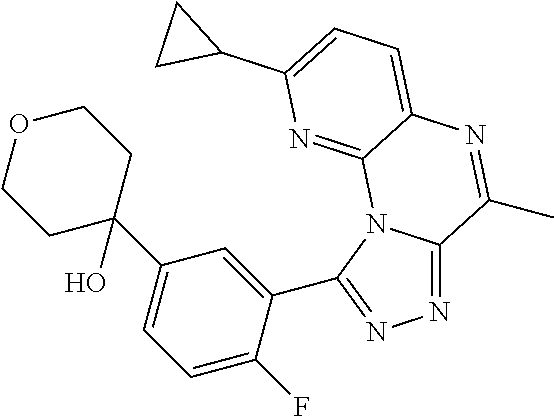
N1=C2N(C(C3=CC(C4(O)CCOCC4)=CC=C3F)=N1)C1=NC(C3CC3)=CC=C1N=C2C
